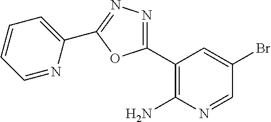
C1(C2=NN=C(C3=CC=CC=N3)O2)=C(N)N=CC(Br)=C1
